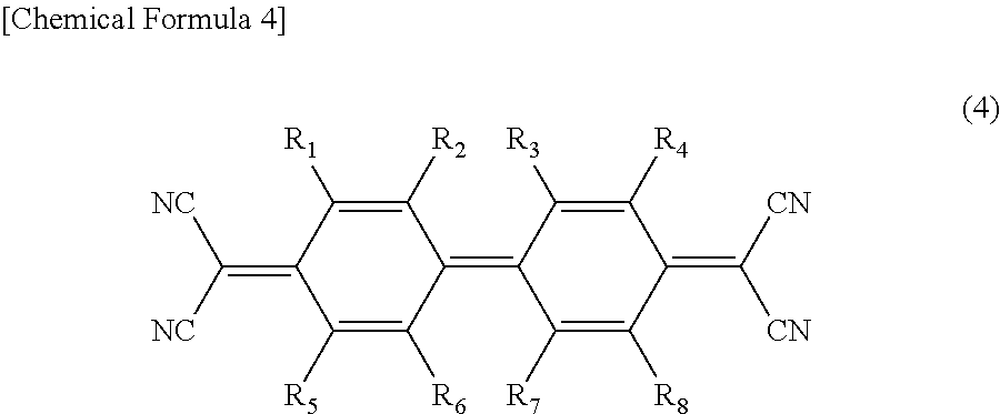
C(=C1C([R5])=C([R6])C(=C2C([R7])=C([R8])C(=C([CN])[CN])C([R4])=C2[R3])C([R2])=C1[R1])([NC])[NC]
